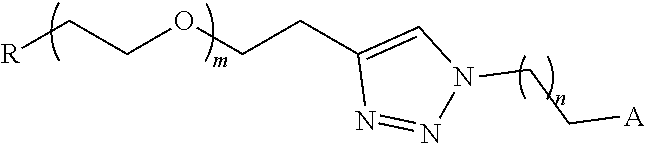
[R]CCOCCC1=CN(CC[A])N=N1
